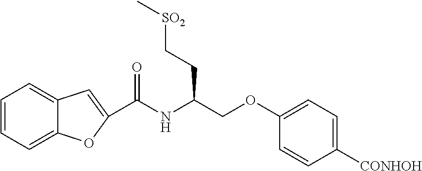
C1=CC=C2C(=C1)C=C(C(NC(COC1=CC=C([CONHOH])C=C1)CC[SO2]C)=O)O2
